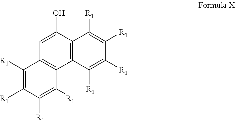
C12=C(C(O)=CC3=C1C([R1])=C([R1])C([R1])=C3[R1])C([R1])=C([R1])C([R1])=C2[R1]
